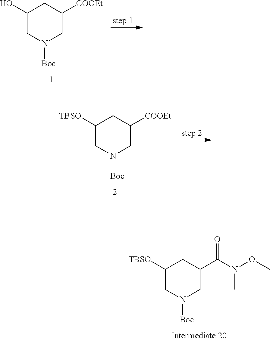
C1([TBSO])CN([Boc])CC(C(N(OC)C)=O)C1.C1(O)CN([Boc])CC([COOEt])C1.C1([TBSO])CN([Boc])CC([COOEt])C1
